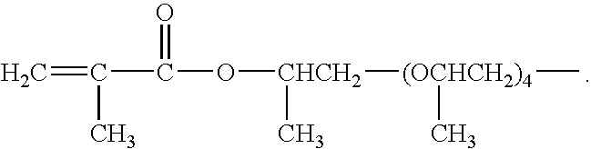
C=C(C(=O)O[CHCH2]([(OCHCH2)4](C)C)C)C
